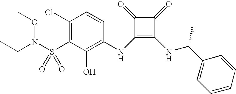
C1(Cl)=C(S(N(CC)OC)(=O)=O)C(O)=C(NC2=C(NC(C)C3=CC=CC=C3)C(=O)C2=O)C=C1
